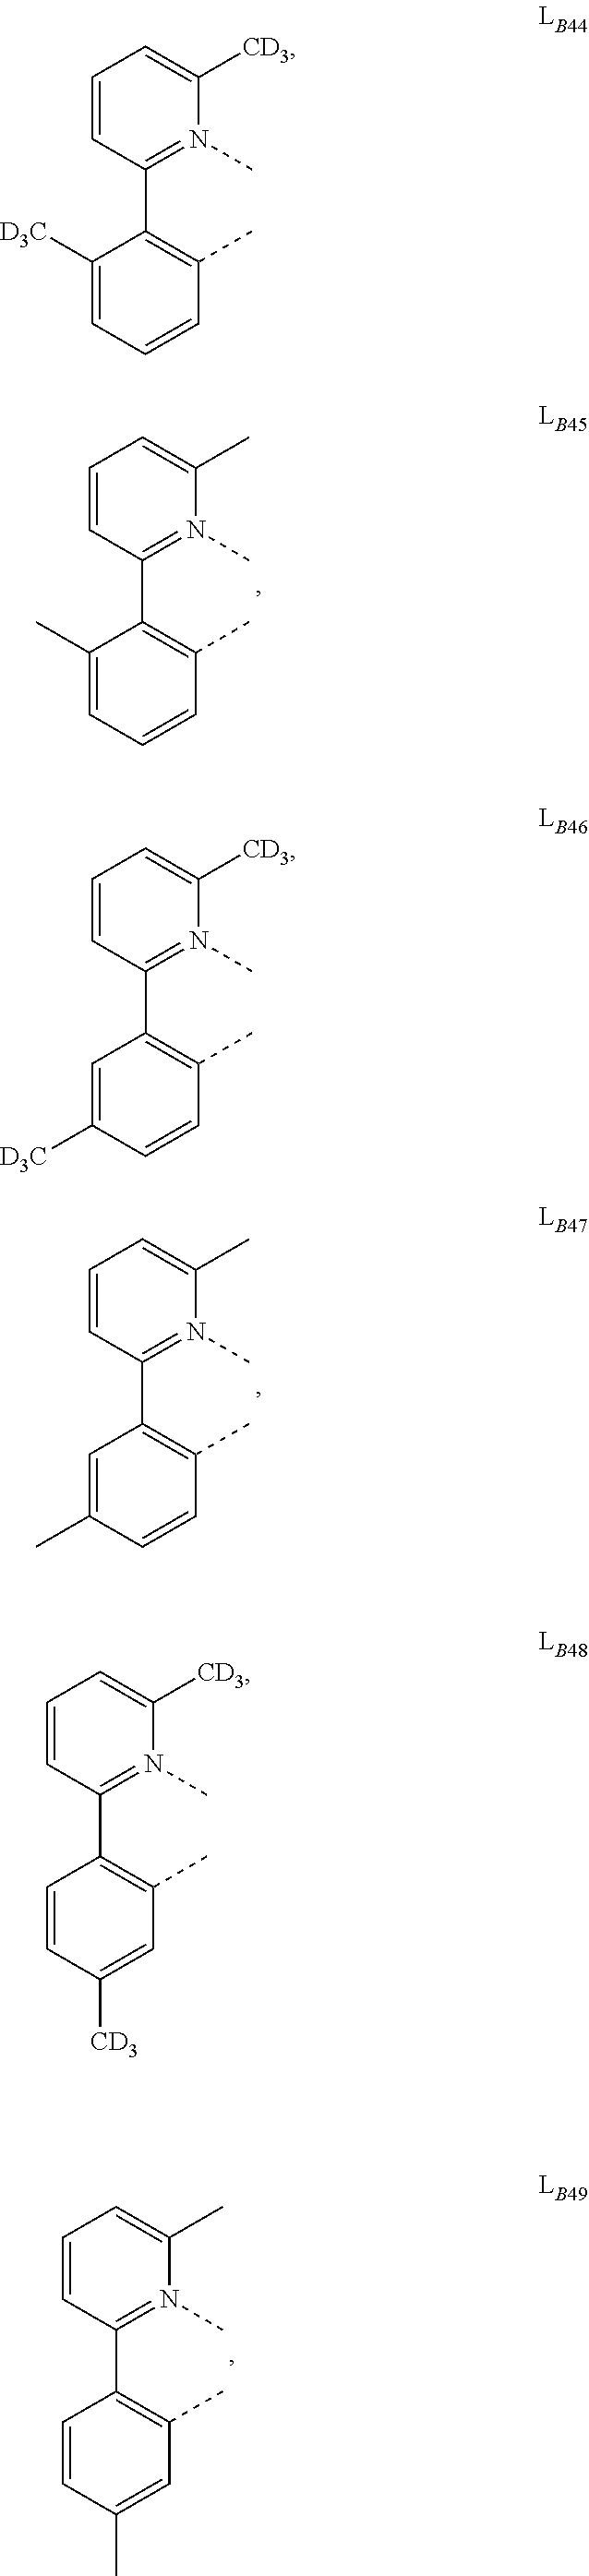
C1=CC(C2=C(C)C=CC=C2C)=N(C)C(C)=C1.C1=CC(C2=C(C)C=CC(C)=C2)=N(C)C(C)=C1.C1=CC(C2=C(C)C=C(C)C=C2)=N(C)C(C)=C1.C1=CC(C2=C(C)C=CC=C2[D3C])=N(C)C([CD3])=C1.C1=CC(C2=C(C)C=CC([D3C])=C2)=N(C)C([CD3])=C1.C1=CC(C2=C(C)C=C([CD3])C=C2)=N(C)C([CD3])=C1
